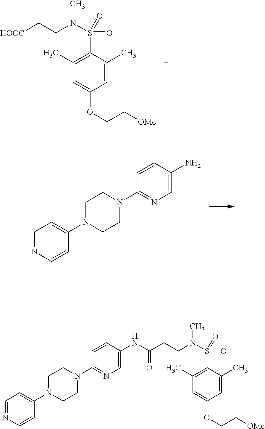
C1(C)=C(S(=O)(=O)N(CC[HOOC])C)C(C)=CC(OCC[OMe])=C1.C1=CC(N)=CN=C1N1CCN(C2=CC=NC=C2)CC1.C1(C)=C(S(=O)(=O)N(CCC(NC2=CN=C(N3CCN(C4=CC=NC=C4)CC3)C=C2)=O)C)C(C)=CC(OCC[OMe])=C1
